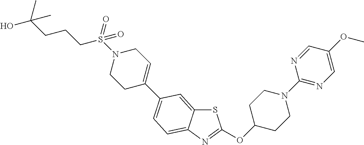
S1C2=CC(C3=CCN(S(CCCC(O)(C)C)(=O)=O)CC3)=CC=C2N=C1OC1CCN(C2=NC=C(OC)C=N2)CC1
